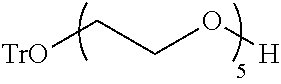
[TrO]CCO[H]
